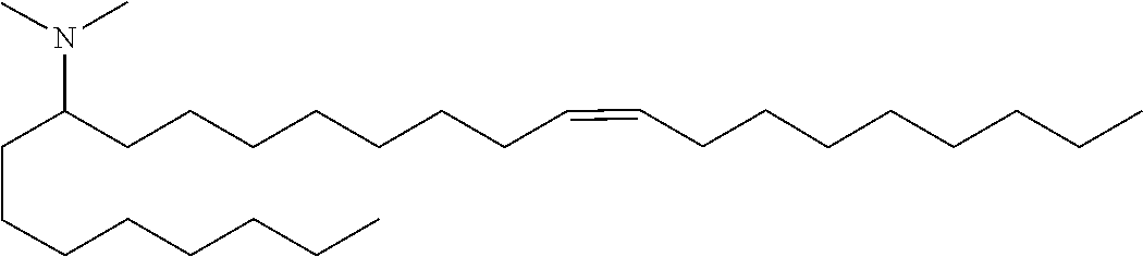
C(CCC(N(C)C)CCCCCCCC=CCCCCCCCC)CCCCC
